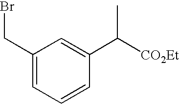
C1(CBr)=CC=CC(C([CO2Et])C)=C1
